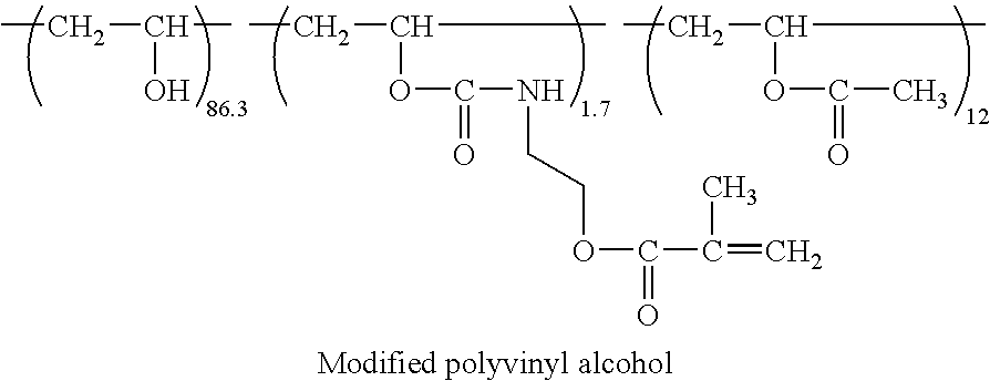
CCC(C)O.CCC(C)OC(NCCOC(C(=C)C)=O)=O.CCC(C)OC(C)=O
